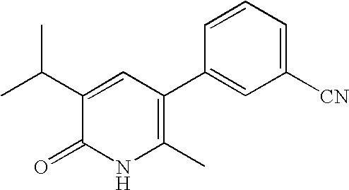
C1(C(C)C)=CC(C2=CC([CN])=CC=C2)=C(C)NC1=O
